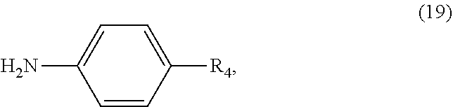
C1=CC([R4])=CC=C1N
